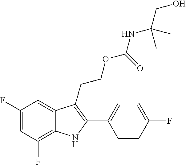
C1(F)=C2C(=CC(F)=C1)C(CCOC(NC(CO)(C)C)=O)=C(C1=CC=C(F)C=C1)N2
